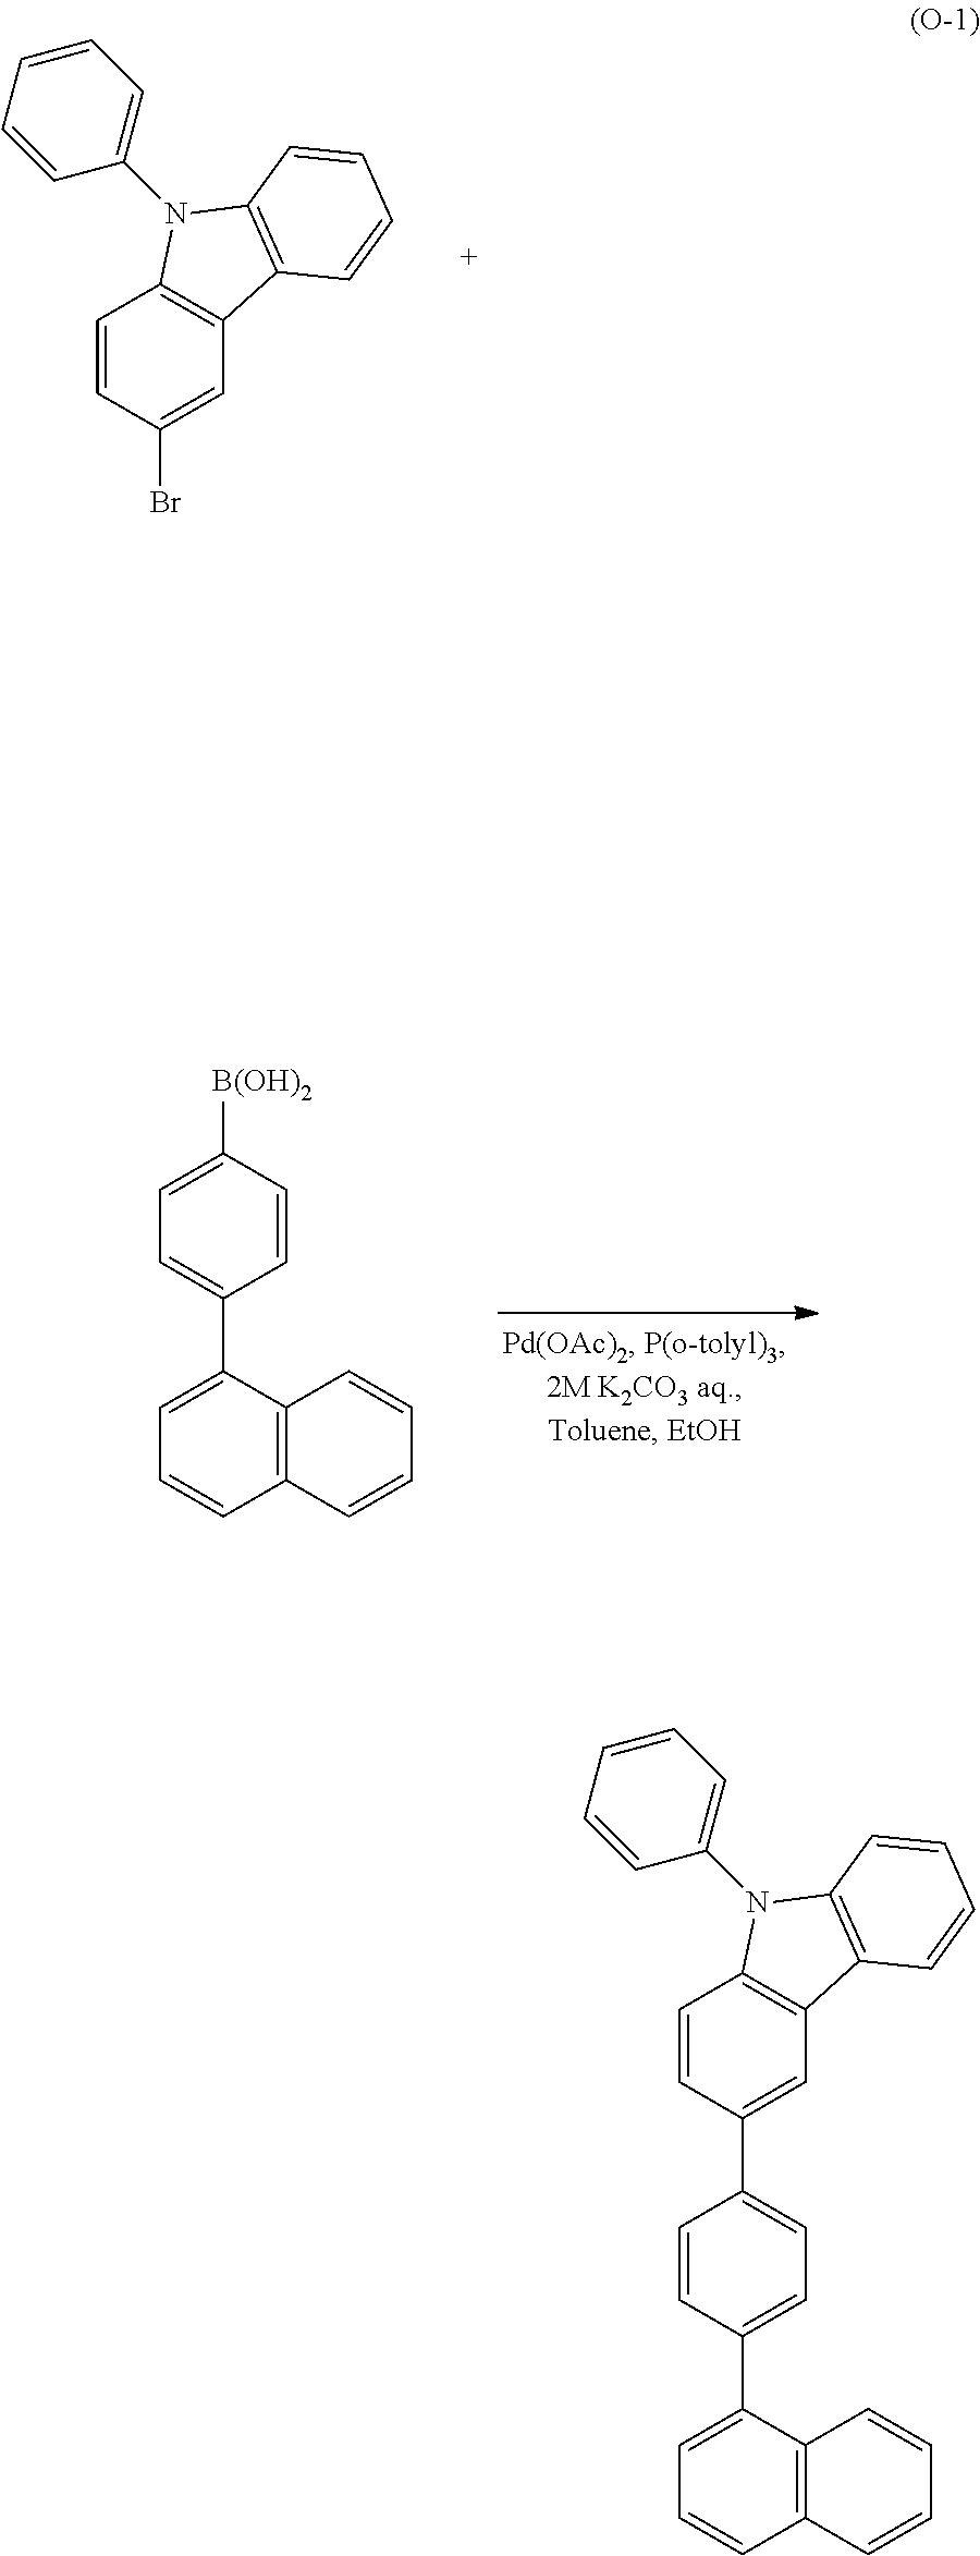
C1=CC(Br)=CC2=C1N(C1=CC=CC=C1)C1=C2C=CC=C1.C12=C(C(C3=CC=C([B(OH)2])C=C3)=CC=C1)C=CC=C2.C12=C(C(C3=CC=C(C4=CC5=C(C=C4)N(C4=CC=CC=C4)C4=C5C=CC=C4)C=C3)=CC=C1)C=CC=C2
